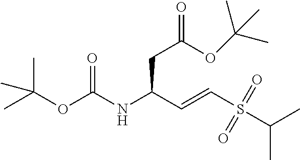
CC(S(C=CC(NC(OC(C)(C)C)=O)CC(=O)OC(C)(C)C)(=O)=O)C
